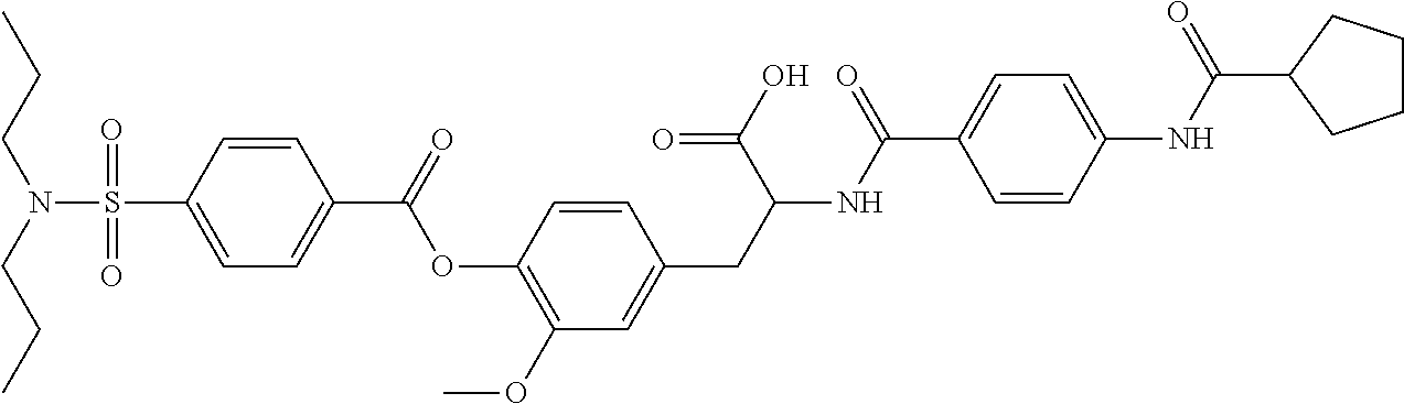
C1=C(S(N(CCC)CCC)(=O)=O)C=CC(C(=O)OC2=C(OC)C=C(CC(NC(C3=CC=C(NC(=O)C4CCCC4)C=C3)=O)C(=O)O)C=C2)=C1
